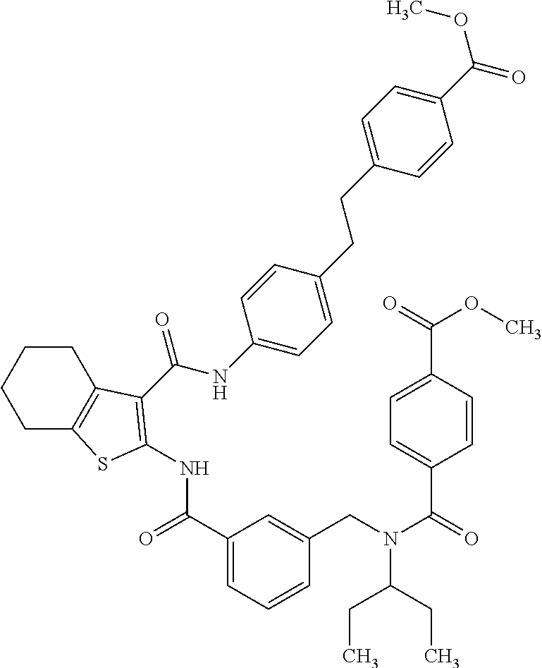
C1C2=C(CCC1)C(C(NC1=CC=C(CCC3=CC=C(C(OC)=O)C=C3)C=C1)=O)=C(NC(C1=CC=CC(CN(C(=O)C3=CC=C(C(=O)OC)C=C3)C(CC)CC)=C1)=O)S2
